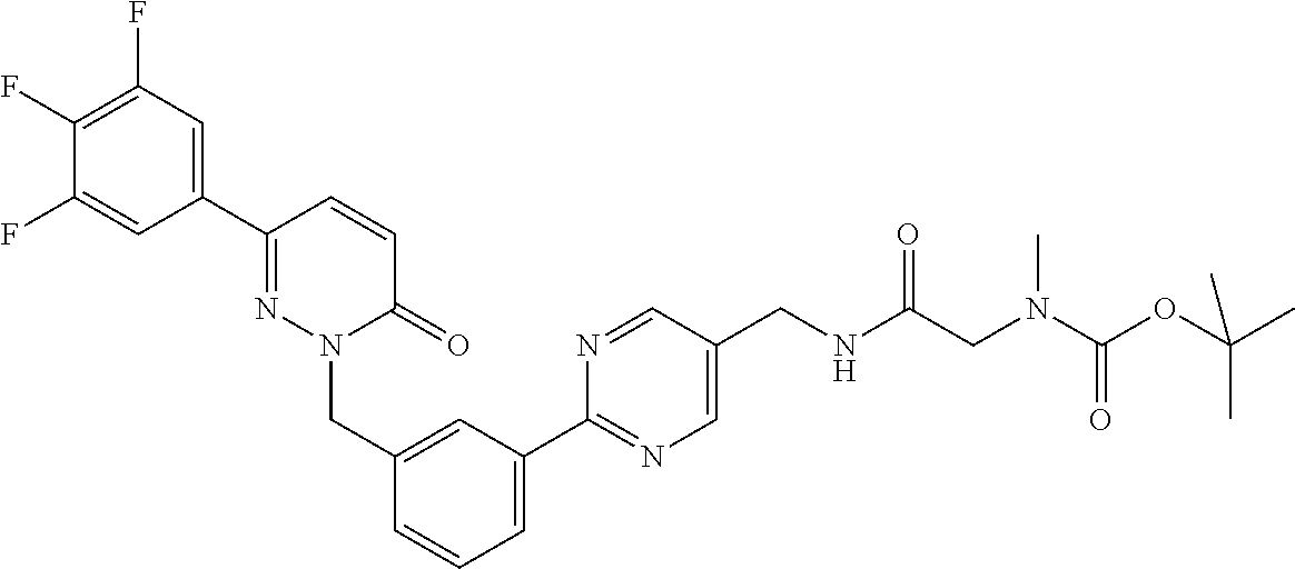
C1(F)=CC(C2=NN(CC3=CC(C4=NC=C(CNC(CN(C(OC(C)(C)C)=O)C)=O)C=N4)=CC=C3)C(=O)C=C2)=CC(F)=C1F
